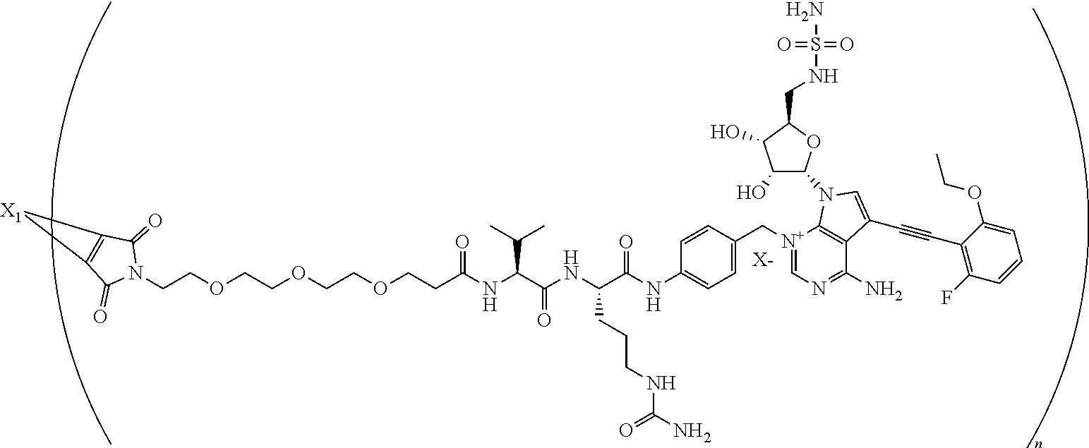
[X-].N1(CCOCCOCCOCCC(NC(C(NC(C(NC2=CC=C(C[N+]3=CN=C(N)C4=C3N(C3C(O)C(O)C(CNS(N)(=O)=O)O3)C=C4C#CC3=C(F)C=CC=C3OCC)C=C2)=O)CCCNC(N)=O)=O)C(C)C)=O)C(=O)C2=C(C1=O)[X1]2
